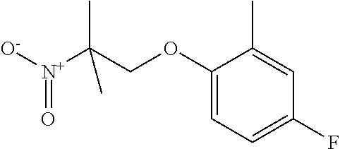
[N+](C(COC1=CC=C(F)C=C1C)(C)C)([O-])=O
